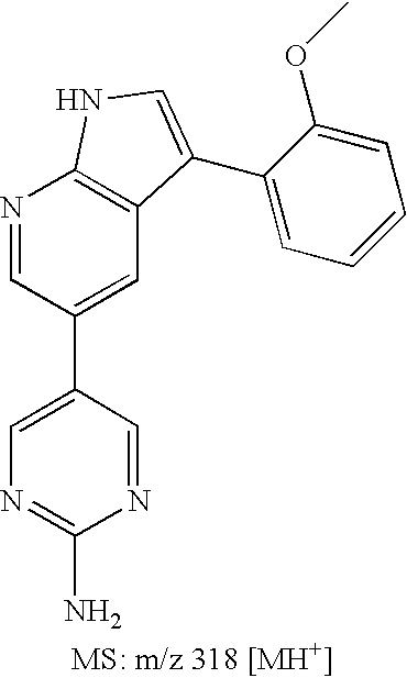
C1=C(C2=CC3=C(N=C2)NC=C3C2=CC=CC=C2OC)C=NC(N)=N1
